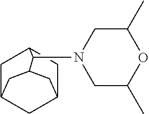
C1C2C(N3CC(C)OC(C)C3)C3CC1CC(C2)C3
